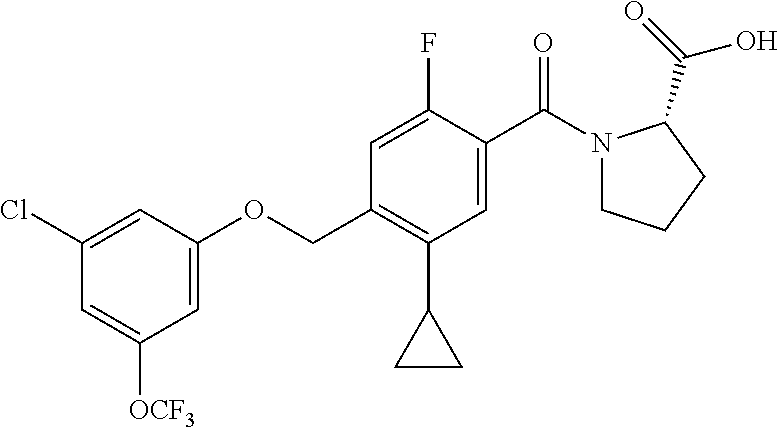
O(CC1=C(C2CC2)C=C(C(N2CCCC2C(=O)O)=O)C(F)=C1)C1=CC([OCF3])=CC(Cl)=C1
